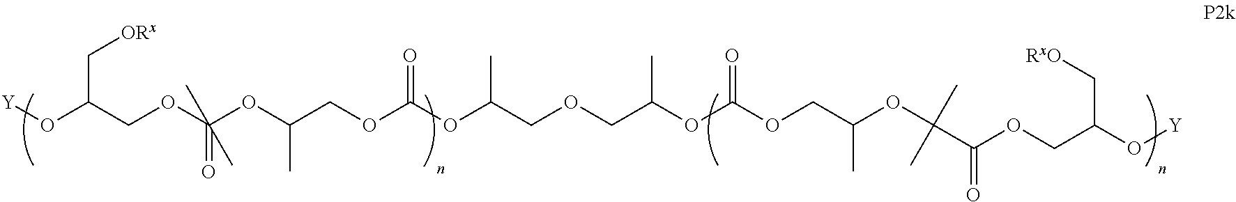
O(C(COC(OC(COC(=O)OC(C)COCC(C)OC(=O)OCC(C)OC(C)(C)C(=O)OCC(O[Y])C[RxO])C)(=O)(C)C)C[ORx])[Y]
